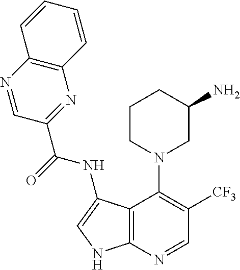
N1=CC(C(=O)NC2=CNC3=C2C(N2CC(N)CCC2)=C([CF3])C=N3)=NC2=C1C=CC=C2
